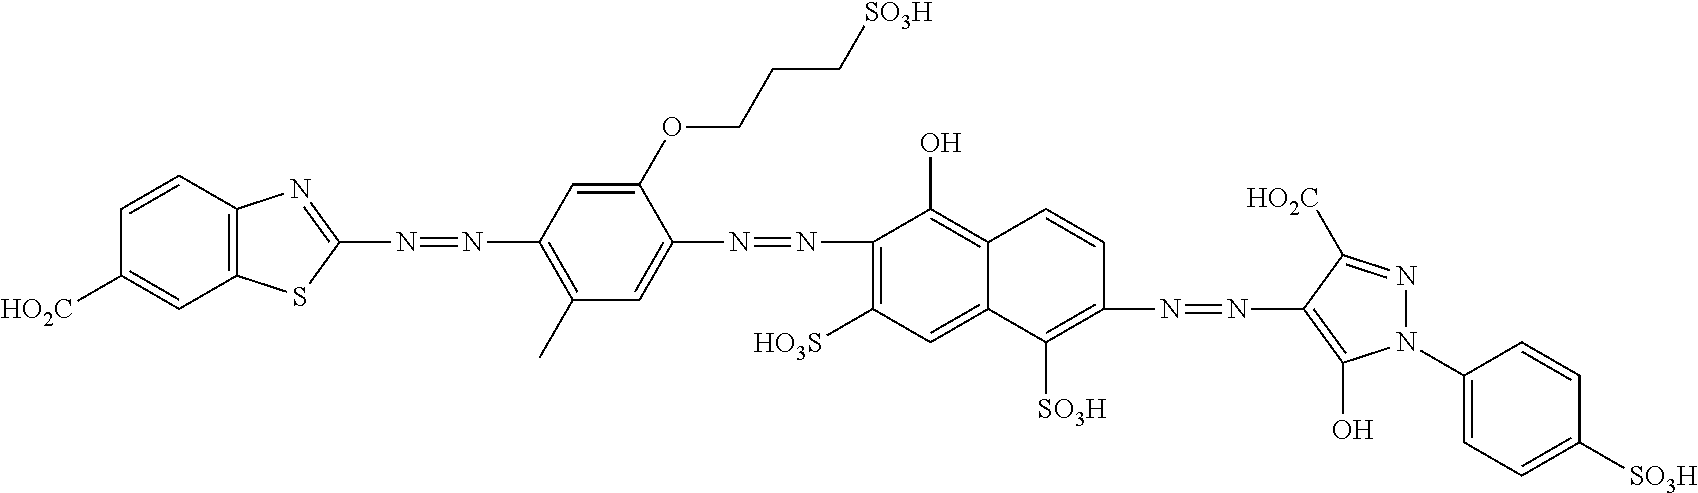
N(=NC1=C(C)C=C(N=NC2=C([HO3S])C=C3C(=C2O)C=CC(N=NC2=C(O)N(C4=CC=C([SO3H])C=C4)N=C2[HO2C])=C3[SO3H])C(OCCC[SO3H])=C1)C1=NC2=C(S1)C=C([HO2C])C=C2
